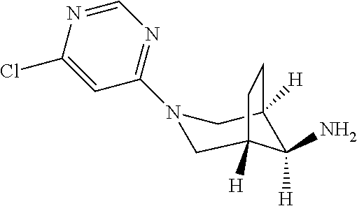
C1=NC(Cl)=CC(N2CC3([H])C([H])(N)C([H])(C2)CC3)=N1
